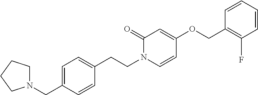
C1=CC(COC2=CC(=O)N(CCC3=CC=C(CN4CCCC4)C=C3)C=C2)=C(F)C=C1
